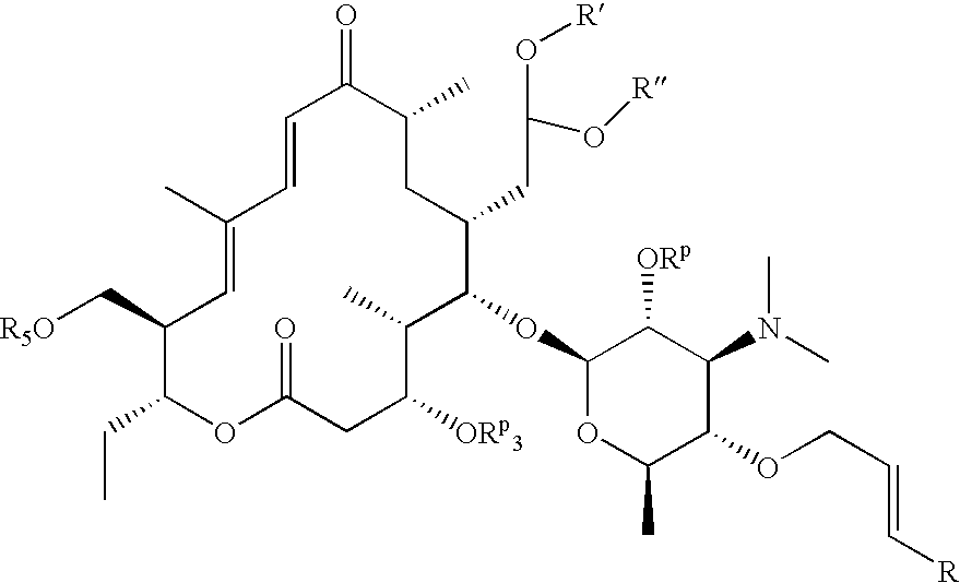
[R5O]CC1C(CC)OC(=O)CC([ORp3])C(C)C(OC2OC(C)C(OCC=C[R])C(N(C)C)C2[ORp])C(CC(O[R])O[R])CC(C)C(=O)C=CC(C)=C1
